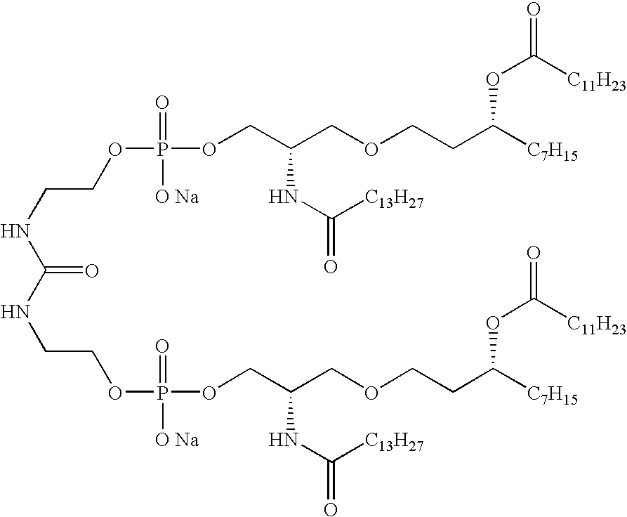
C(NC(=O)NCCOP([O Na])(=O)OCC(COCCC([C7H15])OC(=O)[C11H23])NC(=O)[C13H27])COP(=O)([O Na])OCC(COCCC([C7H15])OC(=O)[C11H23])NC([C13H27])=O
